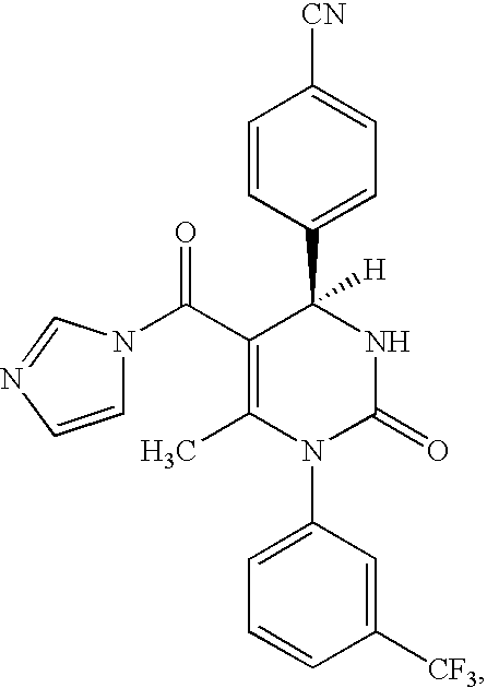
C1=CC(C2([H])C(C(N3C=CN=C3)=O)=C(C)N(C3=CC=CC([CF3])=C3)C(=O)N2)=CC=C1[CN]
